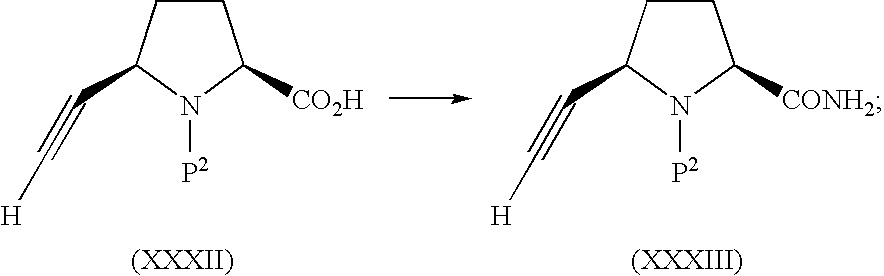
C1CC(C#C[H])N([P2])C1[CO2H].C1CC(C#C[H])N([P2])C1[CONH2]
